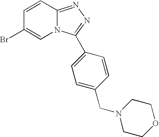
C1=CC(Br)=CN2C1=NN=C2C1=CC=C(CN2CCOCC2)C=C1
